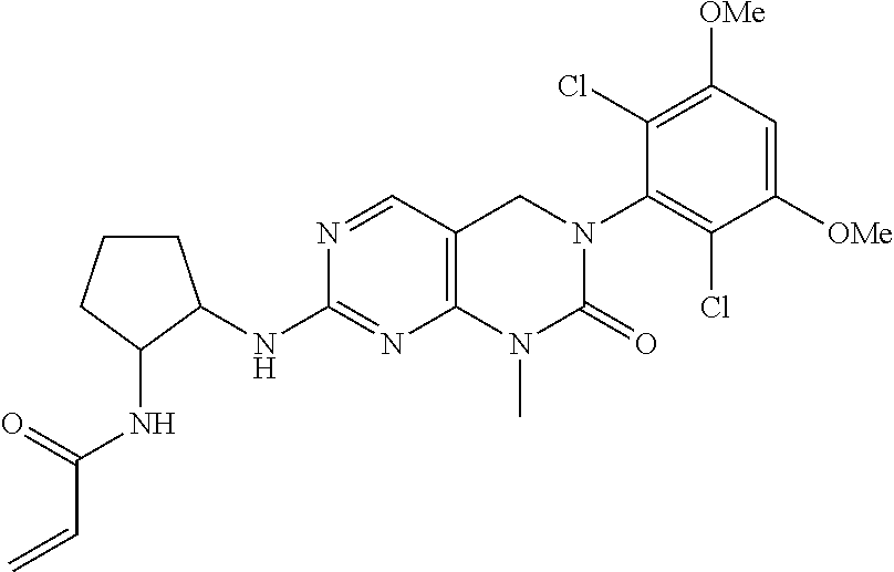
C1(NC(C=C)=O)C(NC2=NC3=C(C=N2)CN(C2=C(Cl)C([OMe])=CC([OMe])=C2Cl)C(=O)N3C)CCC1
